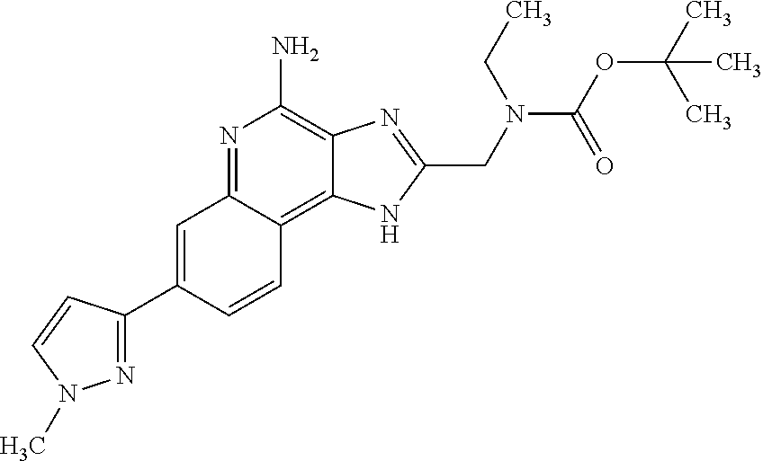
C1=C(C2=NN(C)C=C2)C=CC2=C3C(=C(N)N=C12)N=C(CN(CC)C(OC(C)(C)C)=O)N3
